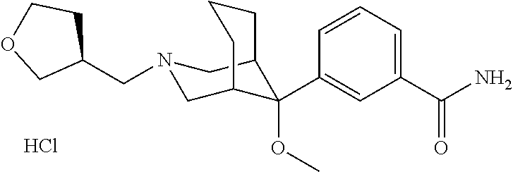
C1(C(N)=O)=CC=CC(C2(OC)C3CN(CC4CCOC4)CC2CCC3)=C1.Cl
